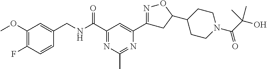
C1(OC)=C(F)C=CC(CNC(C2=NC(C)=NC(C3=NOC(C4CCN(C(C(C)(O)C)=O)CC4)C3)=C2)=O)=C1
